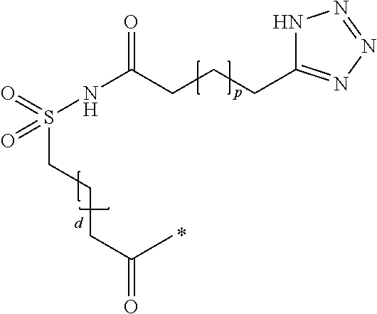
O=S(NC(CCCC1=NN=NN1)=O)(CCCC(=O)C)=O
